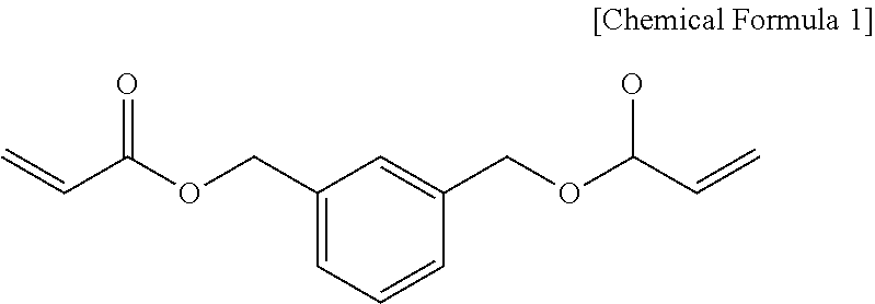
C1(COC(C=C)=O)=CC=CC(COC(C=C)O)=C1
